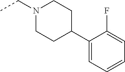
C1(C2CCN(CC)CC2)=CC=CC=C1F
